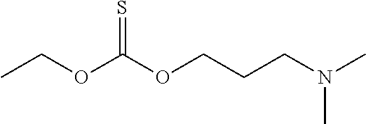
CCOC(OCCCN(C)C)=S
